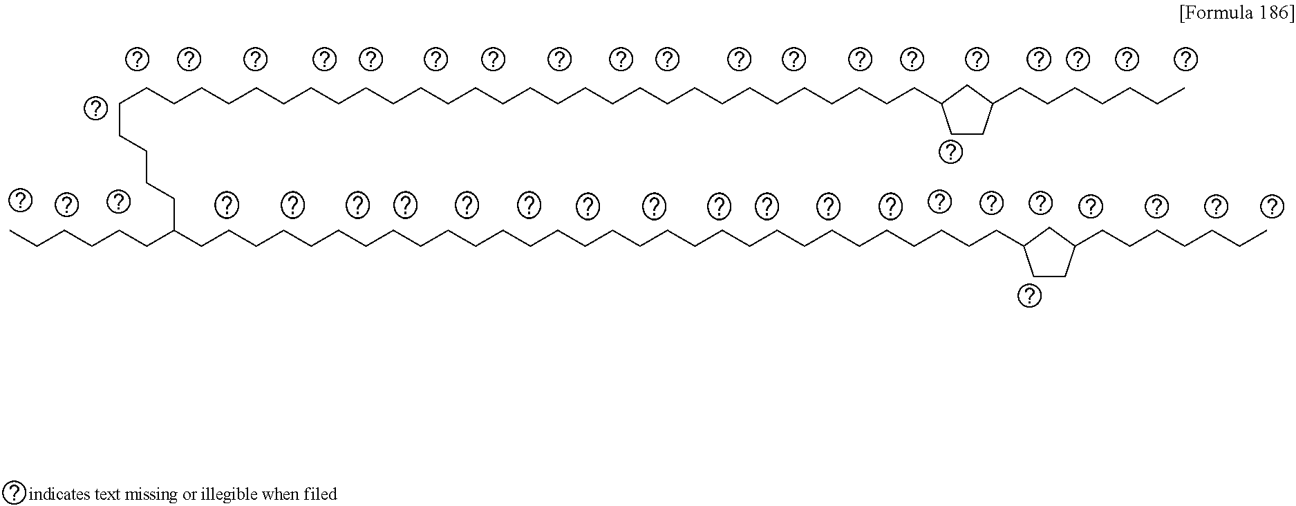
CCCCCCC(CCCCCCCCCCCCCCCCCCCCCCCCCCCCCCC1CCC(CCCCCCC)C1)CCCCCCCCCCCCCCCCCCCCCCCCCCCCCCCCCCC1CCC(CCCCCCC)C1
